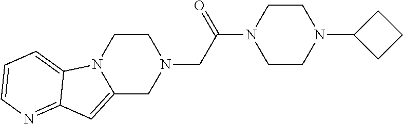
C1CN2C(=CC3=NC=CC=C23)CN1CC(N1CCN(C2CCC2)CC1)=O
